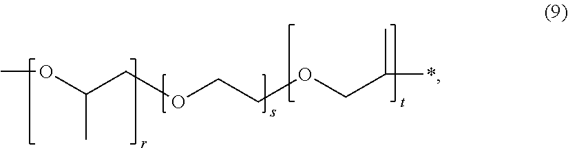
COC(COCCOCC(*)C)C
